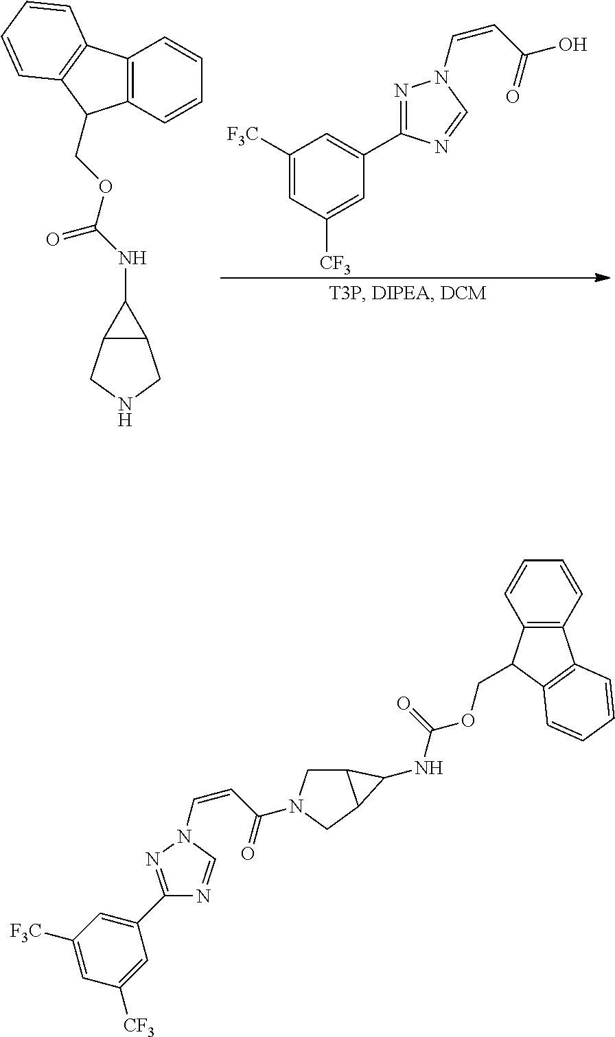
C1([F3C])=CC([CF3])=CC(C2=NN(C=CC(O)=O)C=N2)=C1.C12C(CNC1)C2NC(OCC1C2=C(C=CC=C2)C2=C1C=CC=C2)=O.C1(C2=CC([F3C])=CC([CF3])=C2)=NN(C=CC(=O)N2CC3C(C2)C3NC(OCC2C3=C(C=CC=C3)C3=C2C=CC=C3)=O)C=N1
